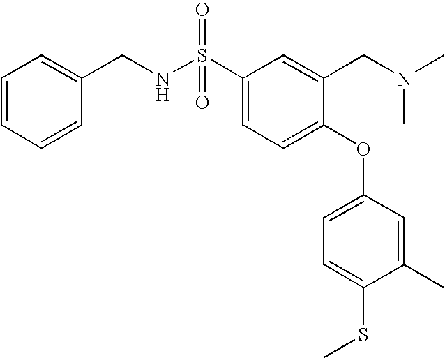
C1=CC=CC(CNS(C2=CC=C(OC3=CC=C(SC)C(C)=C3)C(CN(C)C)=C2)(=O)=O)=C1
